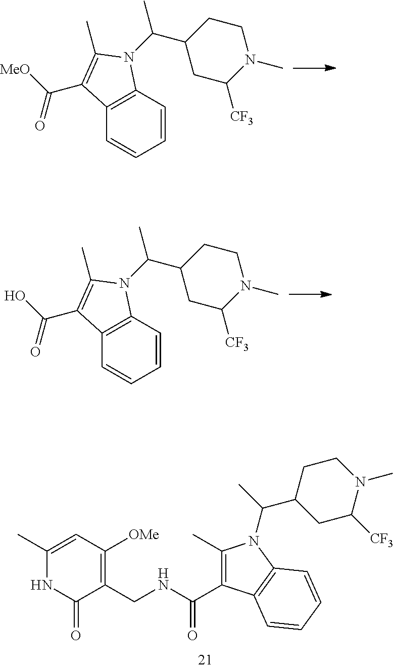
C1=CC2=C(C=C1)C(C(=O)[MeO])=C(C)N2C(C)C1CC([CF3])N(C)CC1.C1=CC2=C(C=C1)C(C(=O)O)=C(C)N2C(C)C1CC([CF3])N(C)CC1.C1(C)=CC([OMe])=C(CNC(=O)C2=C(C)N(C(C3CC([CF3])N(C)CC3)C)C3=C2C=CC=C3)C(=O)N1
